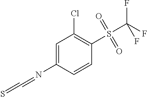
N(C1=CC(Cl)=C(S(C(F)(F)F)(=O)=O)C=C1)=C=S
